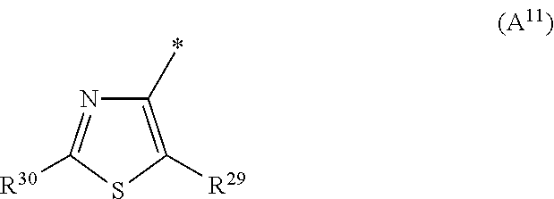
N1=C([R30])SC([R29])=C1*
